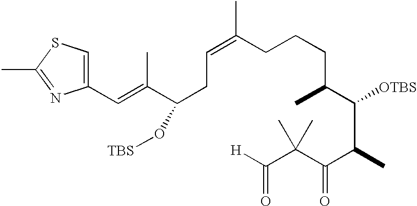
C(=CCC(C(=CC1=CSC(C)=N1)C)O[TBS])(CCCC(C(C(C(C(C([H])=O)(C)C)=O)C)[OTBS])C)C
